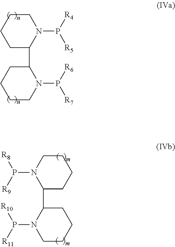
C1CC(C2CCCCN2P([R10])[R11])N(P([R8])[R9])CC1.C1CC(C2CCCCN2P([R6])[R7])N(P([R4])[R5])CC1
